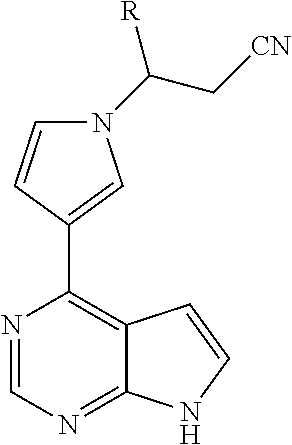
N1=CN=C2C(=C1C1=CN(C(C[CN])[R])C=C1)C=CN2
